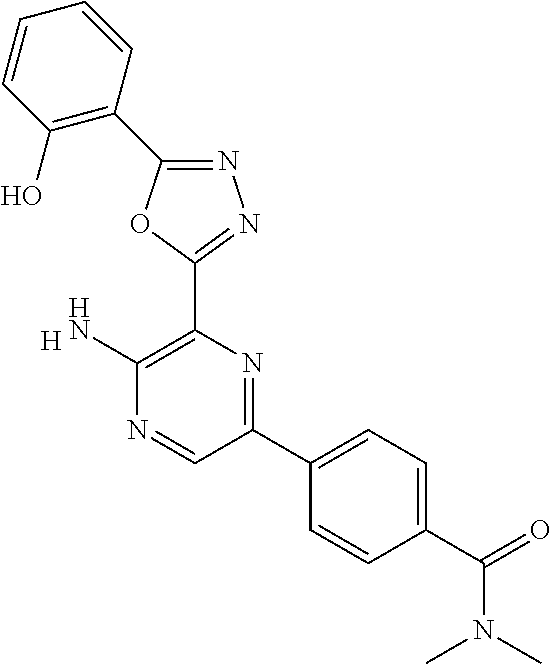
[H].C1(N)=C(C2=NN=C(C3=C(O)C=CC=C3)O2)N=C(C2=CC=C(C(N(C)C)=O)C=C2)C=N1
